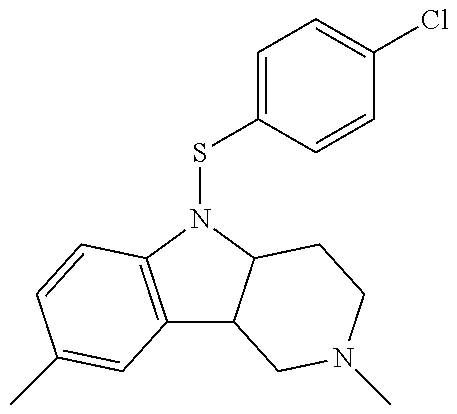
C12=C(N(SC3=CC=C(Cl)C=C3)C3C1CN(C)CC3)C=CC(C)=C2
